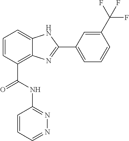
C1=CC(C(=O)NC2=NN=CC=C2)=C2C(=C1)NC(C1=CC=CC(C(F)(F)F)=C1)=N2
